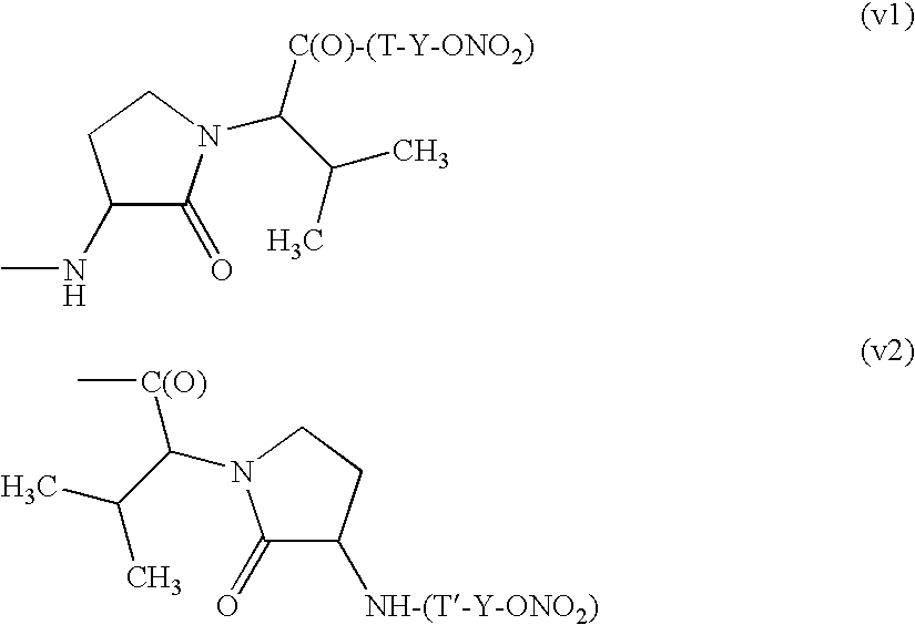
C(C(C)C)([C(O)-(T-Y-ONO2)])N1C(=O)C(NC)CC1.C(C(C)C)([C(O)]C)N1C(=O)C([NH-(T-Y-ONO2)])CC1
